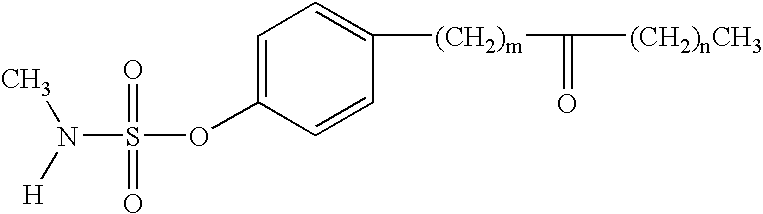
N(S(OC1=CC=C([(CH2)m]C([(CH2)nCH3])=O)C=C1)(=O)=O)([H])C
